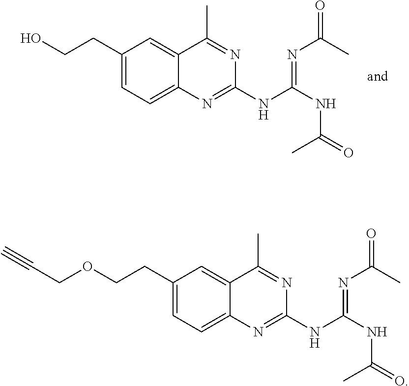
C1(CCO)=CC=C2C(=C1)C(C)=NC(NC(NC(=O)C)=NC(C)=O)=N2.C1(CCOCC#C)=CC=C2C(=C1)C(C)=NC(NC(NC(=O)C)=NC(C)=O)=N2
